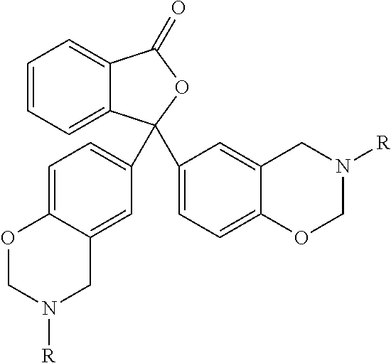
C1=CC=C2C(=C1)C(=O)OC2(C1=CC=C2C(=C1)CN([R])CO2)C1=CC=C2C(=C1)CN([R])CO2
